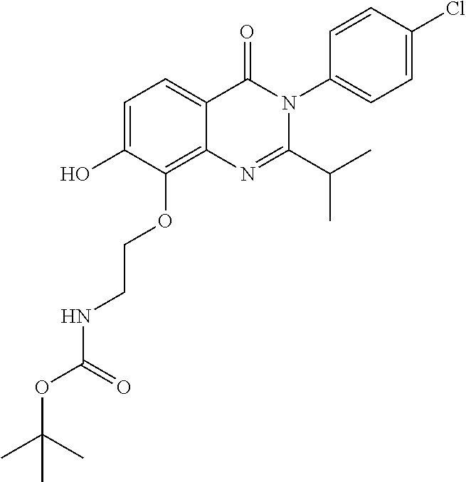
C1=C(O)C(OCCNC(OC(C)(C)C)=O)=C2C(=C1)C(=O)N(C1=CC=C(Cl)C=C1)C(C(C)C)=N2
